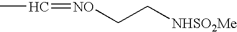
C(C)=[NO]CC[NHSO2Me]
